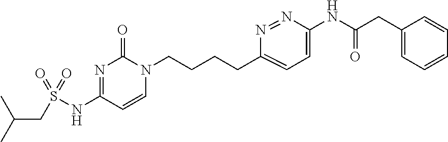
S(NC1=NC(=O)N(CCCCC2=CC=C(NC(CC3=CC=CC=C3)=O)N=N2)C=C1)(=O)(=O)CC(C)C
